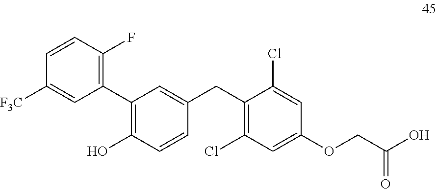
C1(C2=C(F)C=CC([F3C])=C2)=C(O)C=CC(CC2=C(Cl)C=C(OCC(O)=O)C=C2Cl)=C1
